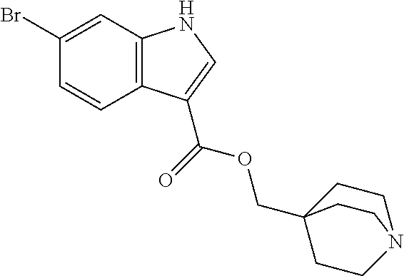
C1(Br)=CC2=C(C=C1)C(C(=O)OCC13CCN(CC1)CC3)=CN2
